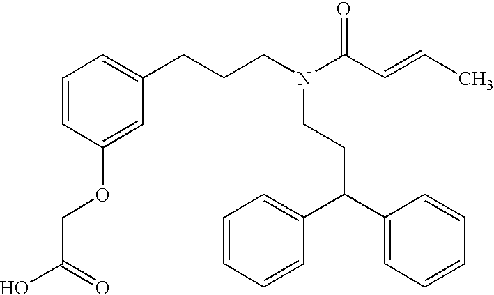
N(CCC(C1=CC=CC=C1)C1=CC=CC=C1)(CCCC1=CC=CC(OCC(O)=O)=C1)C(C=CC)=O
